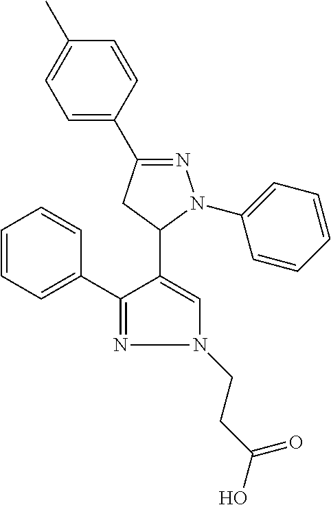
C1=C(C2=NN(C3=CC=CC=C3)C(C3=CN(CCC(O)=O)N=C3C3=CC=CC=C3)C2)C=CC(C)=C1
